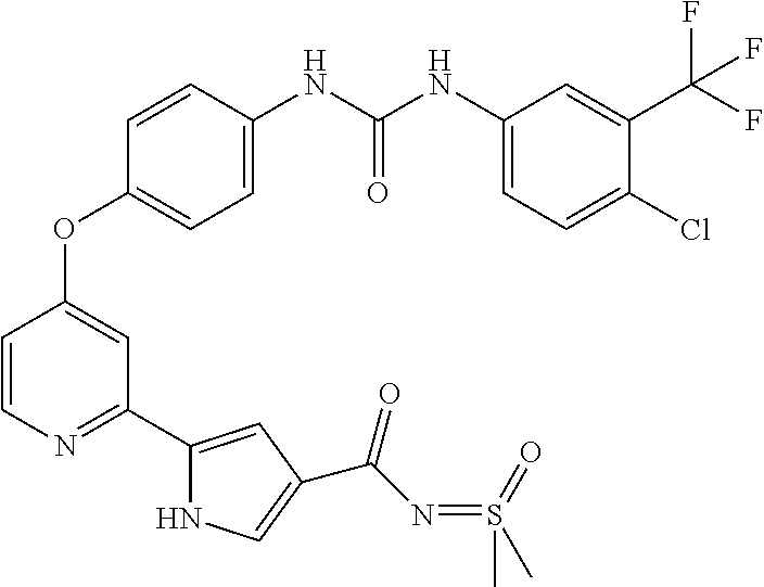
C1=CN=C(C2=CC(C(N=S(C)(=O)C)=O)=CN2)C=C1OC1=CC=C(NC(NC2=CC=C(Cl)C(C(F)(F)F)=C2)=O)C=C1
